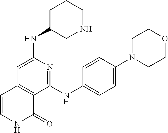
N(C1=CC2=C(C(NC3=CC=C(N4CCOCC4)C=C3)=N1)C(=O)NC=C2)C1CNCCC1
